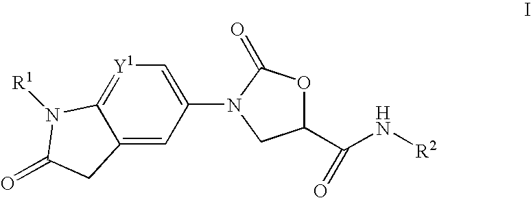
C12=CC(N3C(=O)OC(C(=O)N[R2])C3)=C[Y1]=C1N([R1])C(=O)C2
